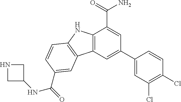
C12=C(C=C(C3=CC(Cl)=C(Cl)C=C3)C=C1C(=O)N)C1=C(N2)C=CC(C(=O)NC2CNC2)=C1
